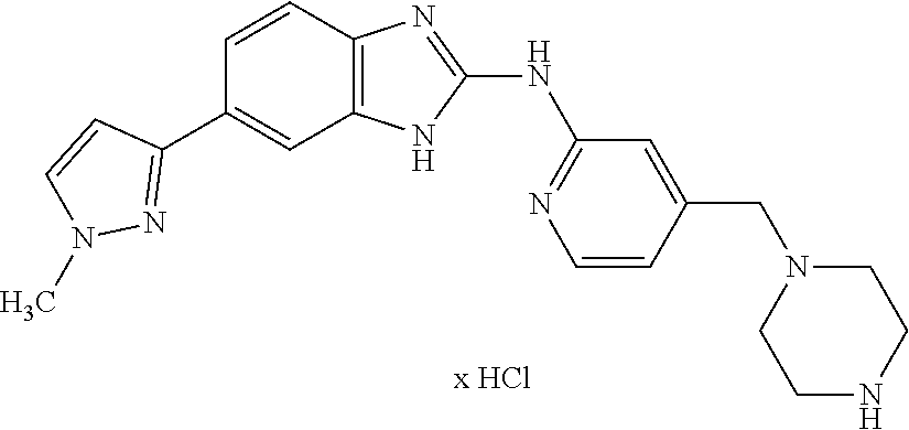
C1(C2=NN(C)C=C2)=CC2=C(C=C1)N=C(NC1=NC=CC(CN3CCNCC3)=C1)N2
